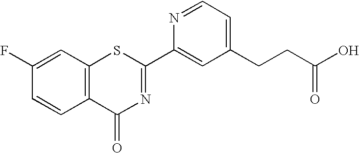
C1(F)=CC2=C(C=C1)C(=O)N=C(C1=CC(CCC(O)=O)=CC=N1)S2
